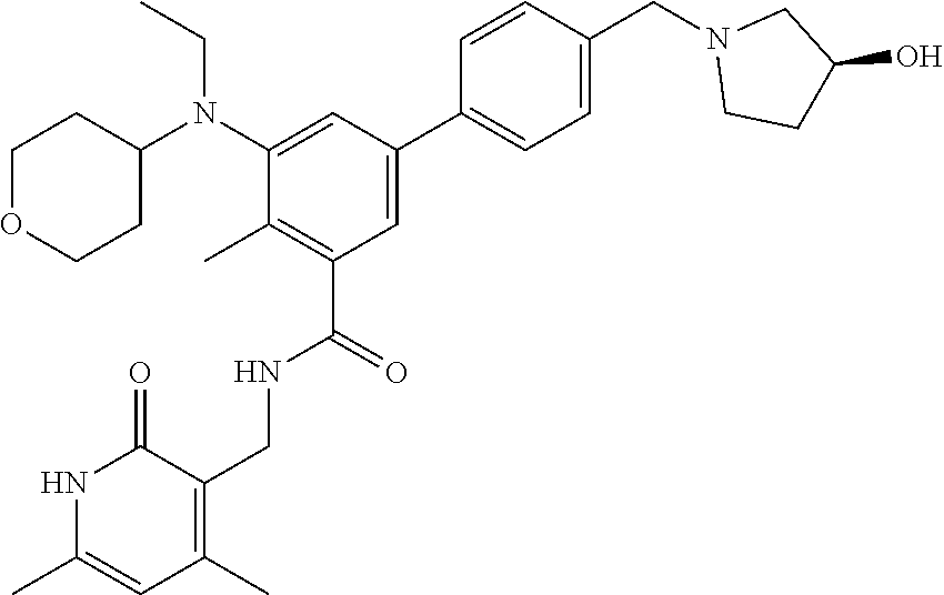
CCN(C1CCOCC1)C1=CC(C2=CC=C(CN3CCC(O)C3)C=C2)=CC(C(NCC2=C(C)C=C(C)NC2=O)=O)=C1C
